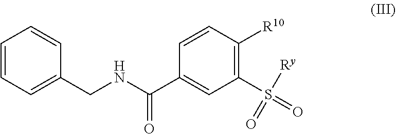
C1=CC=C(CNC(=O)C2=CC(S(=O)([Ry])=O)=C([R10])C=C2)C=C1
